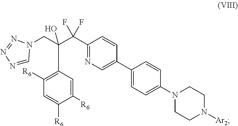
C1(C(C(CN2C=NN=N2)(O)C2=C([R6])C=C([R6])C([R6])=C2)(F)F)=NC=C(C2=CC=C(N3CCN([Ar2])CC3)C=C2)C=C1
